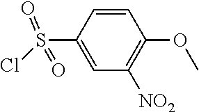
C1=CC(S(Cl)(=O)=O)=CC([NO2])=C1OC
